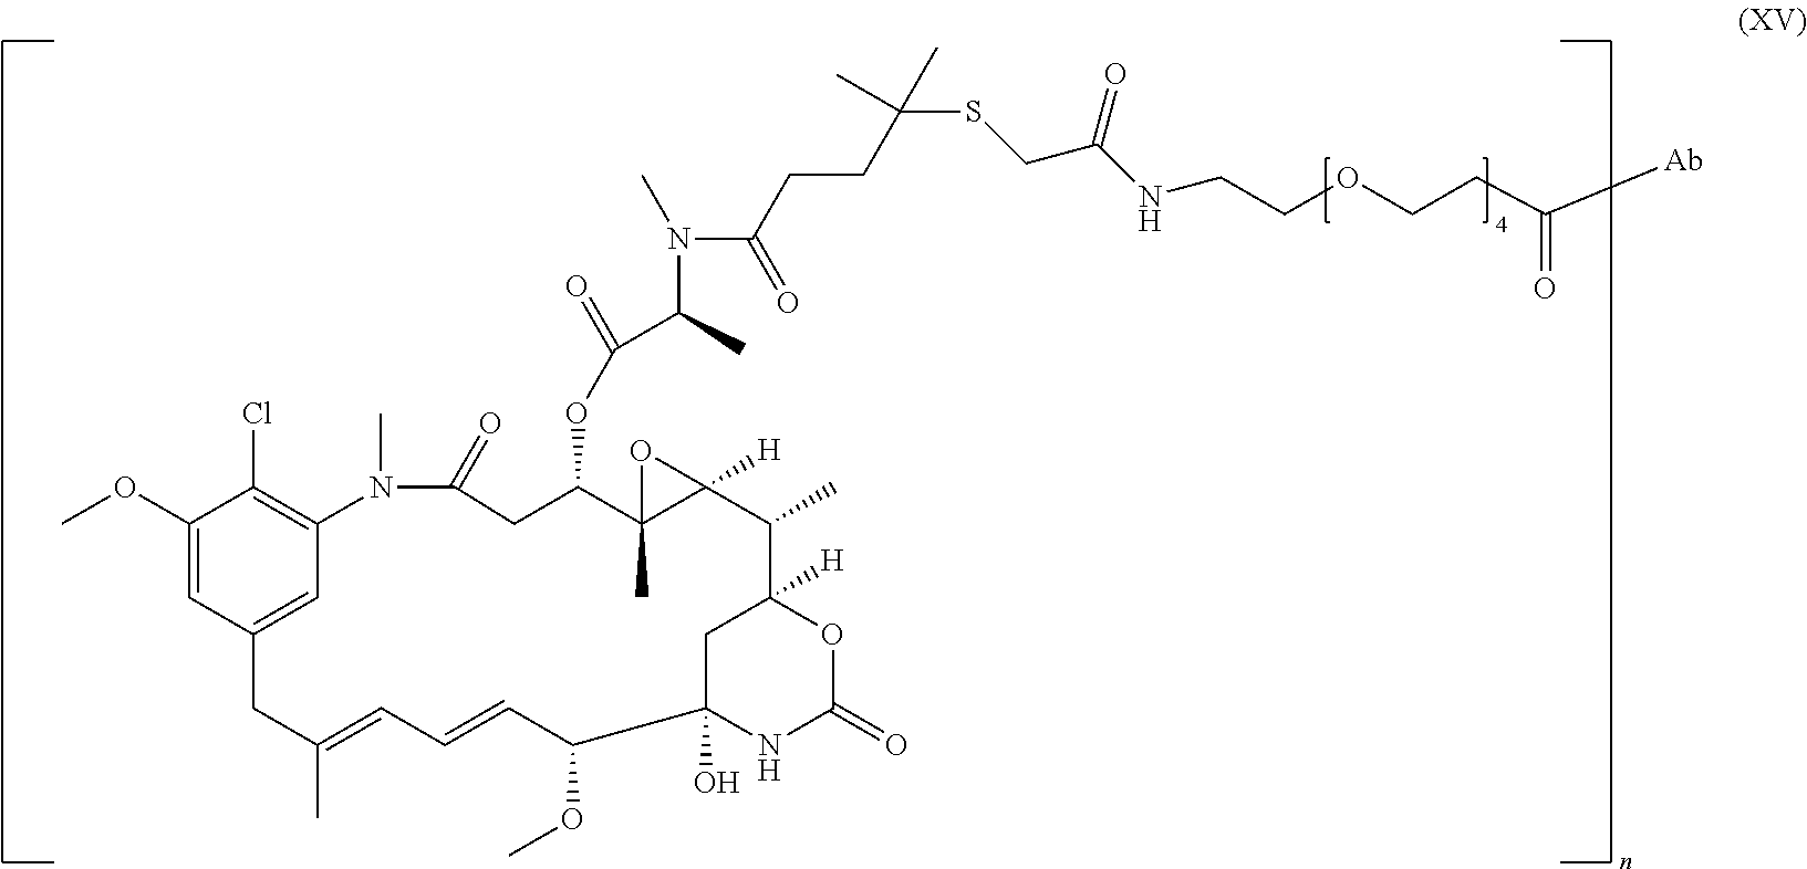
C1(OC)=CC2=CC(=C1Cl)N(C)C(=O)CC(OC(=O)C(C)N(C)C(=O)CCC(C)(C)SCC(=O)NCCOCCC(=O)[Ab])C1(C)C([H])(O1)C(C)C1([H])CC(O)(NC(=O)O1)C(OC)C=CC=C(C)C2
